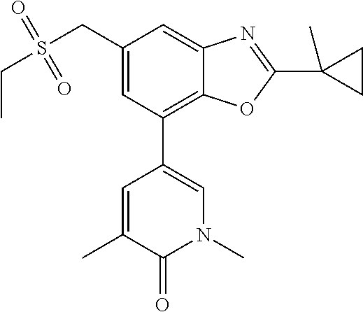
N1(C)C=C(C2=C3C(=CC(CS(CC)(=O)=O)=C2)N=C(C2(C)CC2)O3)C=C(C)C1=O
